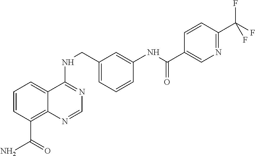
C1=CC(C(N)=O)=C2C(=C1)C(NCC1=CC=CC(NC(=O)C3=CN=C(C(F)(F)F)C=C3)=C1)=NC=N2
